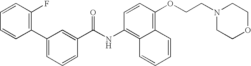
C1=CC(OCCN2CCOCC2)=C2C(=C1NC(C1=CC(C3=C(F)C=CC=C3)=CC=C1)=O)C=CC=C2
